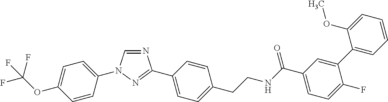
C1=CC(N2C=NC(C3=CC=C(CCNC(C4=CC=C(F)C(C5=CC=CC=C5OC)=C4)=O)C=C3)=N2)=CC=C1OC(F)(F)F
